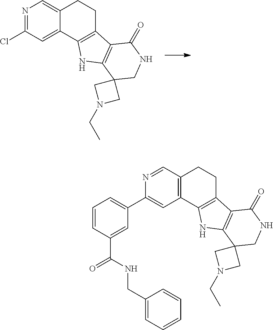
C12=CN=C(Cl)C=C1C1=C(CC2)C2=C(N1)C1(CNC2=O)CN(CC)C1.C12=C(C3=C(CC1)C1=C(N3)C3(CNC1=O)CN(CC)C3)C=C(C1=CC=CC(C(=O)NCC3=CC=CC=C3)=C1)N=C2
